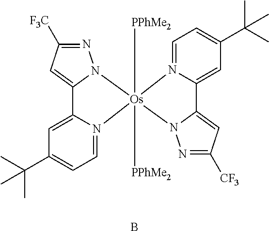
N1=C([F3C])C=C2N1[Os]1([PPhMe2])([PPhMe2])(N3=CC=C(C(C)(C)C)C=C23)N2N=C([CF3])C=C2C2=CC(C(C)(C)C)=CC=N21.B
